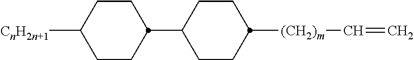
C1CC([CnH2n+1])CCC1C1CCC([(CH2)m]C=C)CC1
